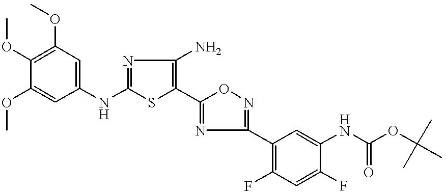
COC1=CC(NC2=NC(N)=C(C3=NC(C4=C(F)C=C(F)C(NC(OC(C)(C)C)=O)=C4)=NO3)S2)=CC(OC)=C1OC
